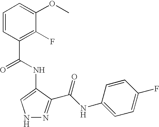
C1=CC(C(=O)NC2=CNN=C2C(NC2=CC=C(F)C=C2)=O)=C(F)C(OC)=C1
